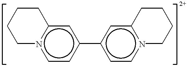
C1n2c(cc(-c3ccn4c(c3)CCCC4)cc2)CCC1
